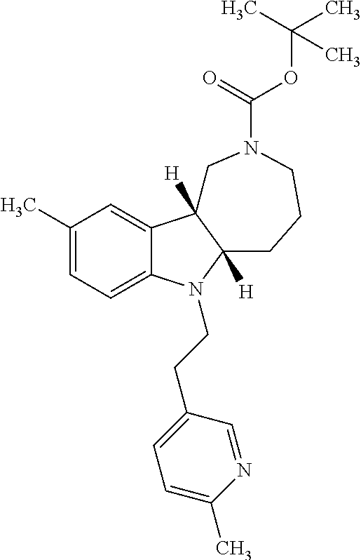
C1(C)=CC=C2C(=C1)C1([H])C([H])(N2CCC2=CC=C(C)N=C2)CCCN(C(OC(C)(C)C)=O)C1
